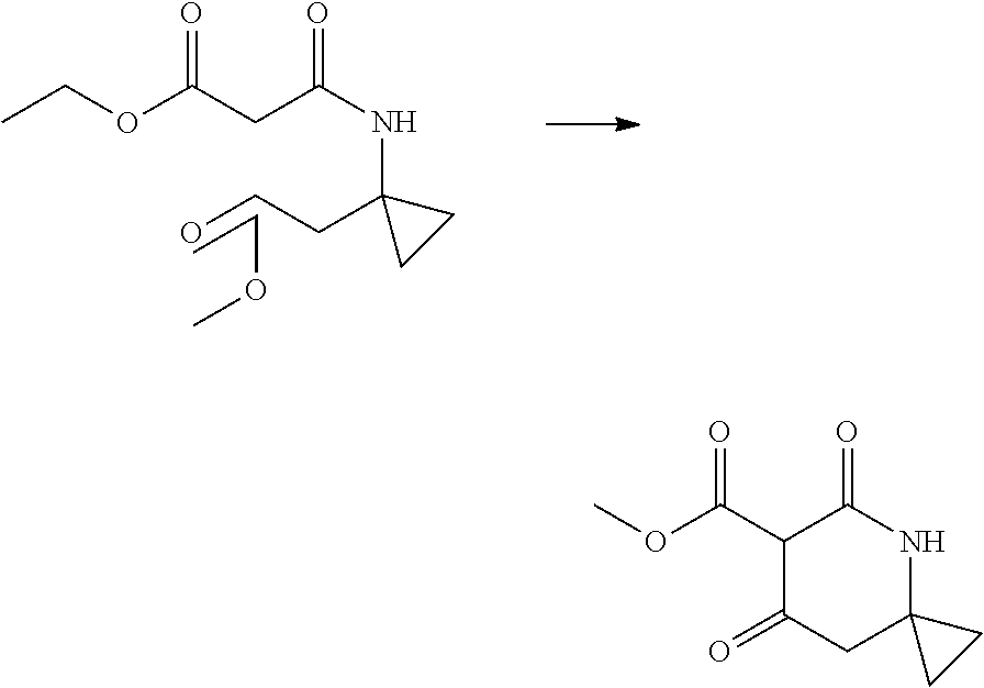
C(C(NC1(CCO)CC1)=O)C(OCC)=O.CCOC.C1(C(OC)=O)C(=O)CC2(NC1=O)CC2
